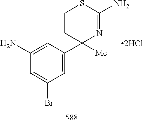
C1=C(C2([Me])N=C(N)SCC2)C=C(N)C=C1Br
